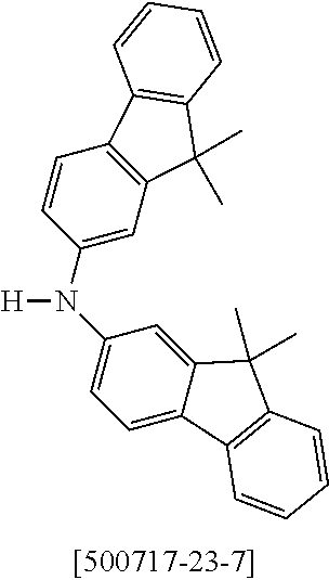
C12=C(C=C(N(C3=CC=C4C(=C3)C(C)(C)C3=C4C=CC=C3)[H])C=C1)C(C)(C)C1=C2C=CC=C1
